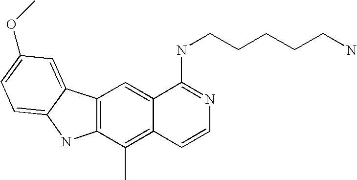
C12=C(C(C)=C3C(=C1)C(NCCCCCN)=NC=C3)NC1=CC=C(OC)C=C21
